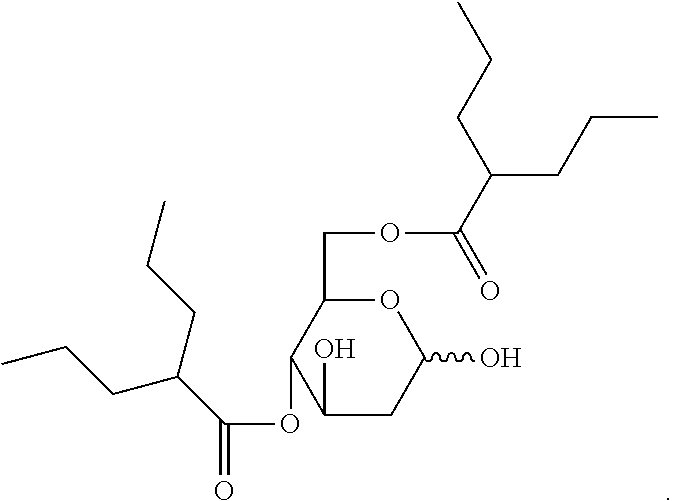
O1C(COC(=O)C(CCC)CCC)C(OC(=O)C(CCC)CCC)C(O)CC1O
